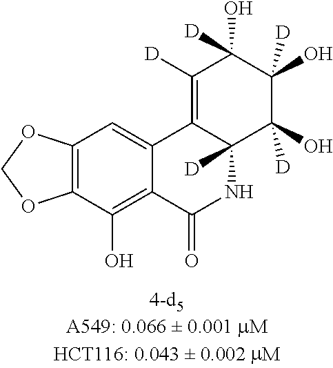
C1([D])=C2C([D])(C(O)([D])C(O)([D])C1(O)[D])NC(=O)C1=C(O)C3=C(C=C21)OCO3
